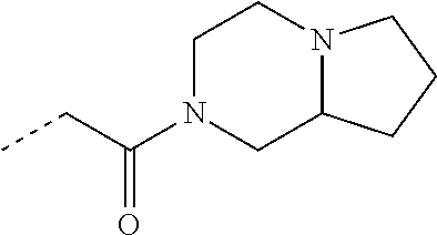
CCC(=O)N1CCN2C(C1)CCC2
